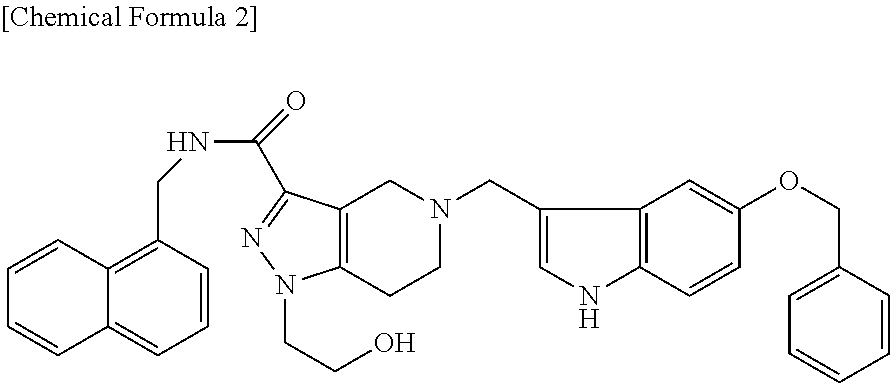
C12=C(CCN(CC3=CNC4=C3C=C(OCC3=CC=CC=C3)C=C4)C1)N(CCO)N=C2C(NCC1=C2C(=CC=C1)C=CC=C2)=O
